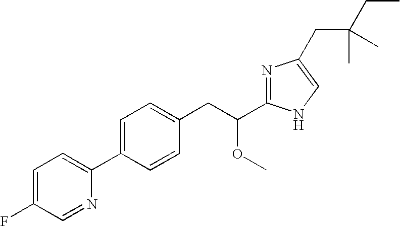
C1=C(F)C=NC(C2=CC=C(CC(OC)C3=NC(CC(CC)(C)C)=CN3)C=C2)=C1
